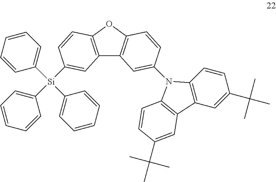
C12=C(OC3=C1C=C(N1C4=C(C=C(C(C)(C)C)C=C4)C4=C1C=CC(C(C)(C)C)=C4)C=C3)C=CC([Si](C1=CC=CC=C1)(C1=CC=CC=C1)C1=CC=CC=C1)=C2
